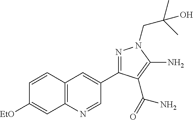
C1=CC2=C(C=C1[EtO])N=CC(C1=NN(CC(C)(O)C)C(N)=C1C(N)=O)=C2
